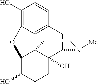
C1(O)=C2C3=C(C=C1)CC1C4(O)C3(C(C(O)CC4)O2)CCN1[Me]
